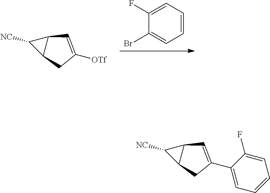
C1(Br)=CC=CC=C1F.C12C([NC])C1CC([OTf])=C2.C12C([NC])C1CC(C1=CC=CC=C1F)=C2
